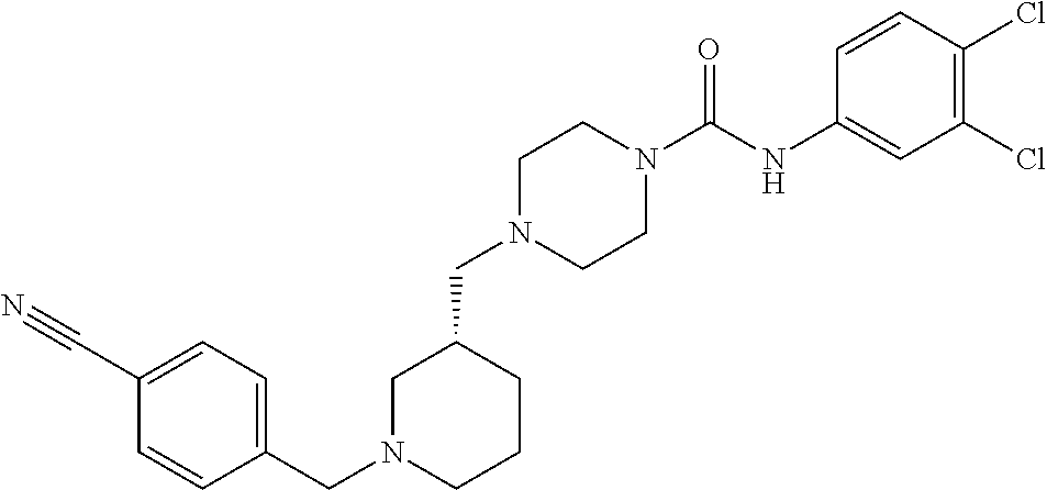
C1(CN2CCN(C(=O)NC3=CC(Cl)=C(Cl)C=C3)CC2)CN(CC2=CC=C(C#N)C=C2)CCC1
